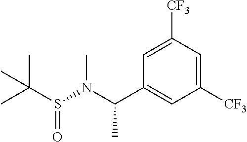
C1([CF3])=CC(C(N(S(C(C)(C)C)=O)C)C)=CC([CF3])=C1
